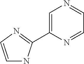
C1=CN=C(C2=CN=CC=N2)N1
